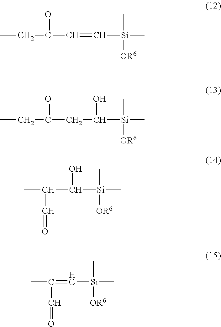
CCC(C=C[Si](C)(C)[OR6])=O.CCC(CC([Si](C)(C)[OR6])O)=O.CC(C([Si](C)(C)[OR6])O)C=O.[Si](C)(C)([OR6])C=C(C)C=O
